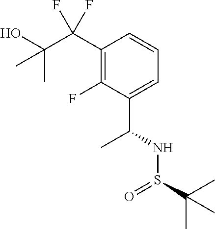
C(C1=C(F)C(C(NS(C(C)(C)C)=O)C)=CC=C1)(C(O)(C)C)(F)F
